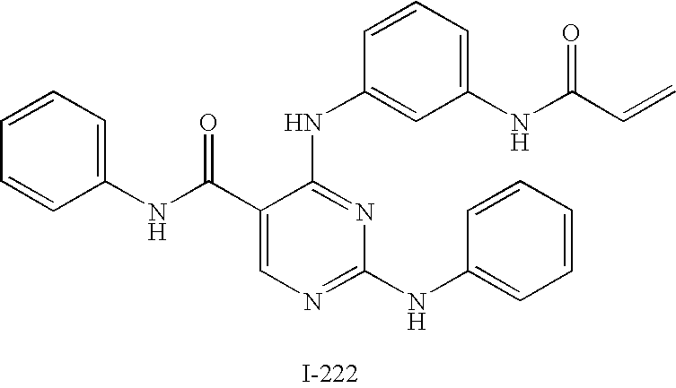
C1=C(NC(C=C)=O)C=C(NC2=NC(NC3=CC=CC=C3)=NC=C2C(NC2=CC=CC=C2)=O)C=C1
